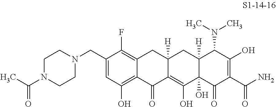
C1(CN2CCN(C(C)=O)CC2)=CC(O)=C2C(=C1F)CC1([H])C(=C(O)C3(O)C([H])(C1)C(N(C)C)C(O)=C(C(N)=O)C3=O)C2=O
